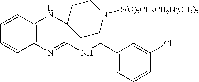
C12=C(N=C(NCC3=CC=CC(Cl)=C3)C3(N1)CCN([S(O)2CH2CH2N(CH3)2])CC3)C=CC=C2
